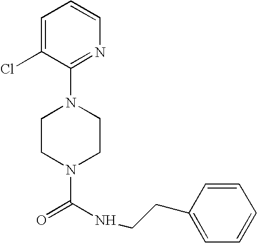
N1(C(NCCC2=CC=CC=C2)=O)CCN(C2=NC=CC=C2Cl)CC1
